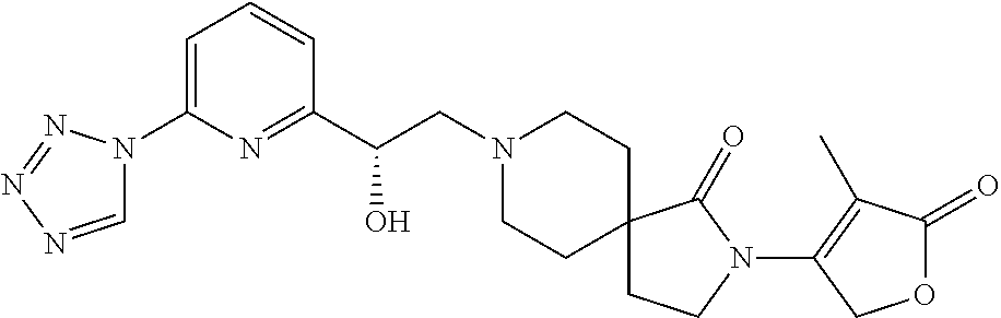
C1(C(CN2CCC3(CC2)CCN(C2=C(C)C(=O)OC2)C3=O)O)=NC(N2C=NN=N2)=CC=C1
